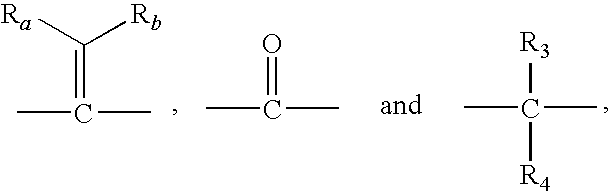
CC(C)=C([Ra])[Rb].CC(C)([R3])[R4].CC(C)=O
